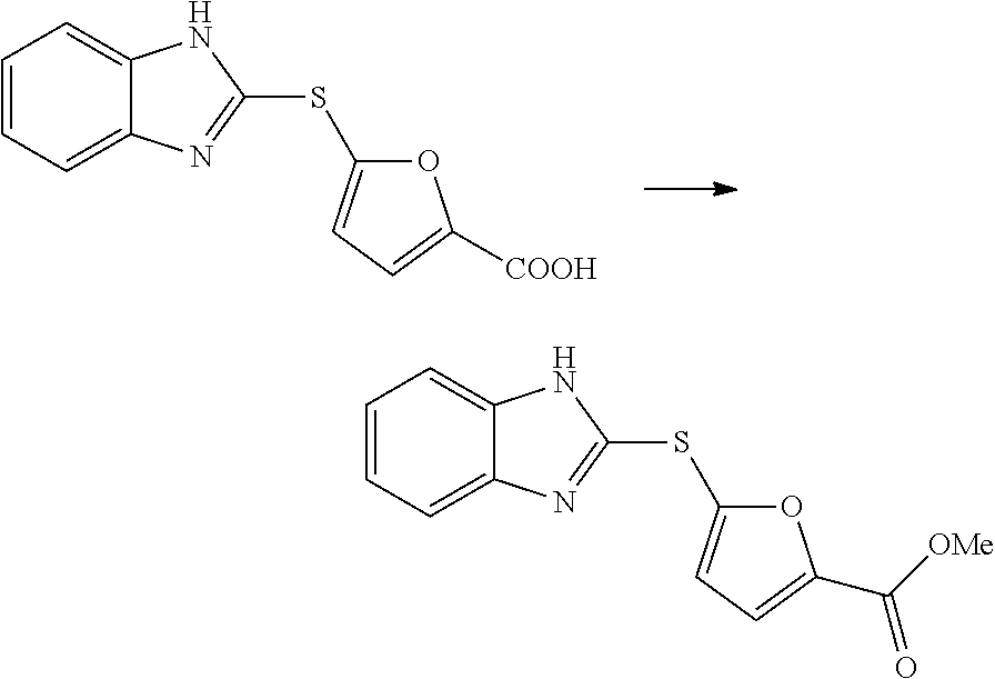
C1=CC=C2C(=C1)NC(SC1=CC=C([COOH])O1)=N2.C1=CC=C2C(=C1)NC(SC1=CC=C(C([OMe])=O)O1)=N2
